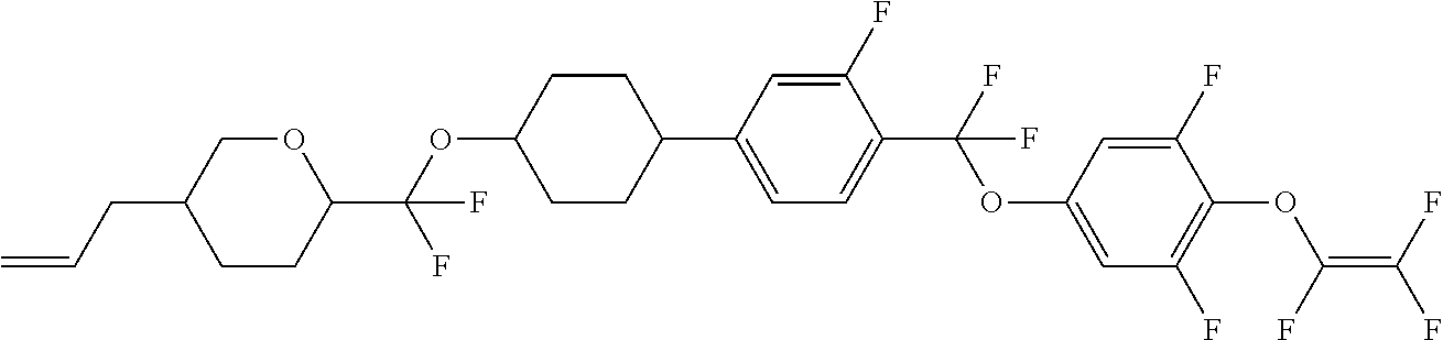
C1(C2CCC(OC(C3OCC(CC=C)CC3)(F)F)CC2)=CC=C(C(F)(OC2=CC(F)=C(OC(=C(F)F)F)C(F)=C2)F)C(F)=C1
